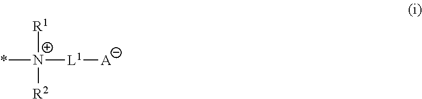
*[N+]([R1])([R2])[L1][A]
